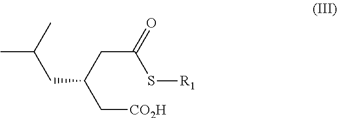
CC(C)CC(C[CO2H])CC(=O)S[R1]
